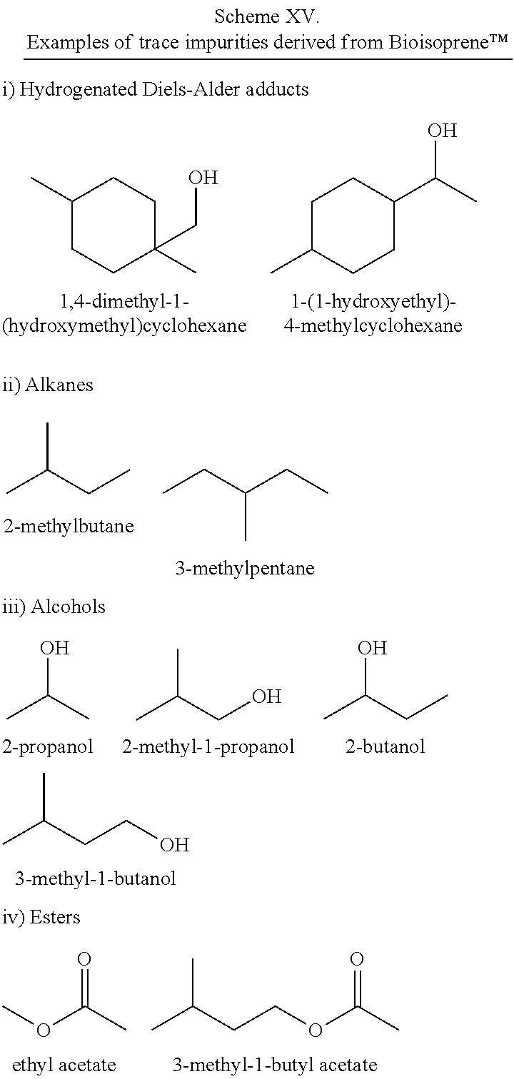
CC(CC)C.C(C)(CC)CC.OC(C)C.CC(CO)C.OC(CC)C.CC(CCO)C.O=C(C)OC.O=C(C)OCCC(C)C.C1(C)CCC(CO)(C)CC1.OC(C)C1CCC(C)CC1
